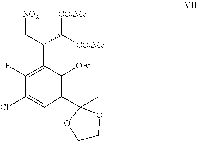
C1([OEt])=C2(CC23(C)OCCO3)C=C(Cl)C(F)=C1C(C([CO2Me])[CO2Me])C[NO2]
